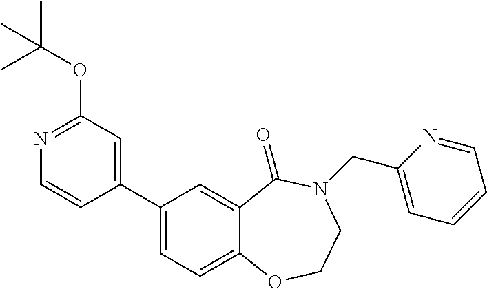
C1(C2=CC=C3C(=C2)C(=O)N(CC2=CC=CC=N2)CCO3)=CC(OC(C)(C)C)=NC=C1
